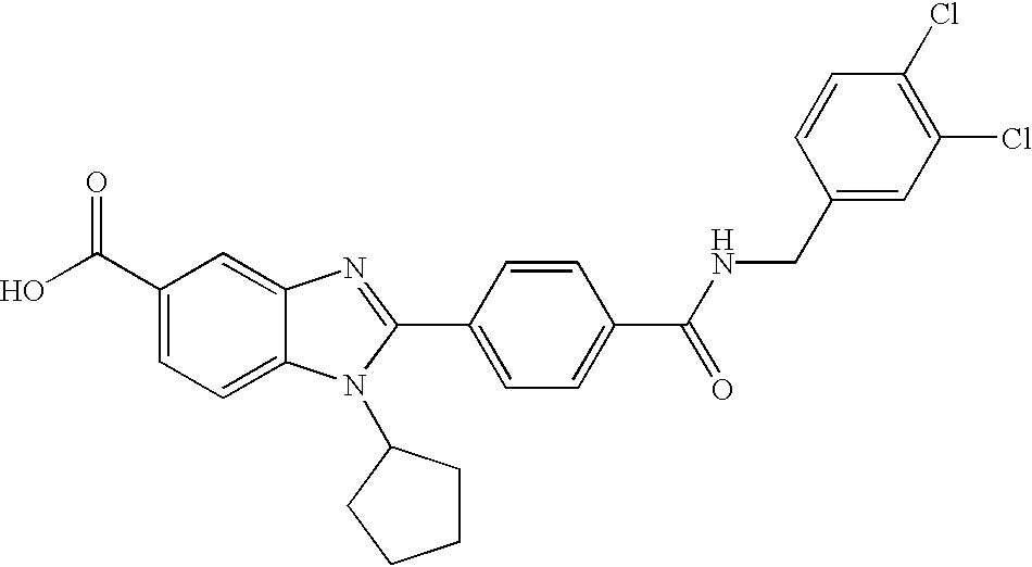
C1(C(O)=O)=CC=C2C(=C1)N=C(C1=CC=C(C(NCC3=CC(Cl)=C(Cl)C=C3)=O)C=C1)N2C1CCCC1
